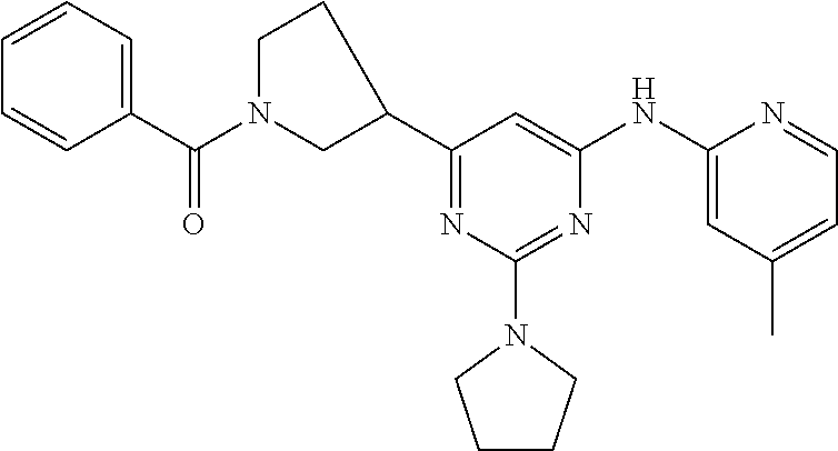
C1=CC=C(C(N2CC(C3=NC(N4CCCC4)=NC(NC4=CC(C)=CC=N4)=C3)CC2)=O)C=C1
